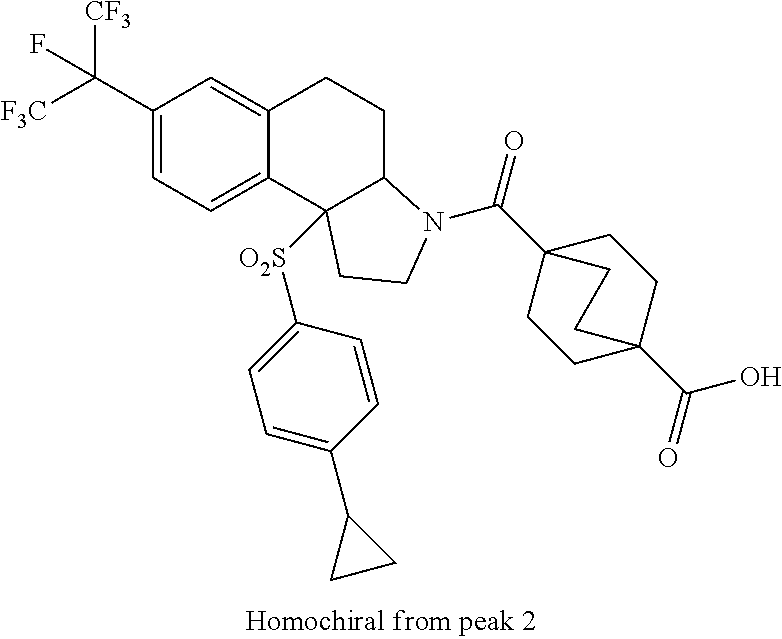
C1(C([F3C])([CF3])F)=CC=C2C(=C1)CCC1C2([O2S]C2=CC=C(C3CC3)C=C2)CCN1C(C12CCC(C(=O)O)(CC1)CC2)=O
